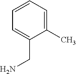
C1(C)=CC=CC=C1CN
